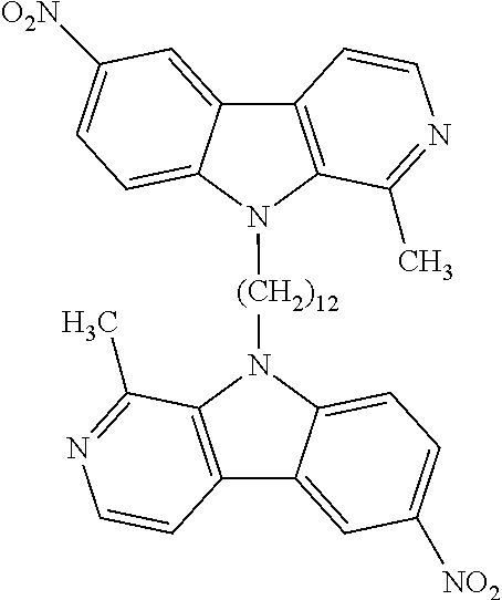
C12=C(N([(CH2)12]N3C4=C(C5=CC([NO2])=CC=C35)C=CN=C4C)C3=CC=C([O2N])C=C13)C(C)=NC=C2
